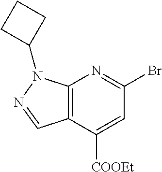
C12=C(C([COOEt])=CC(Br)=N1)C=NN2C1CCC1
